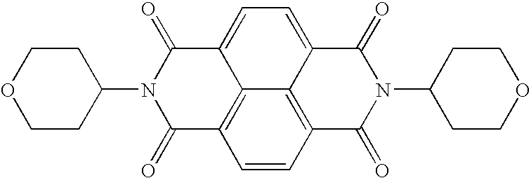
C1COCCC1N1C(=O)C2=C3C(=CC=C4C3=C(C=C2)C(=O)N(C2CCOCC2)C4=O)C1=O
